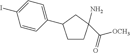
C1CC(C([OCH3])=O)(N)CC1C1=CC=C(I)C=C1
